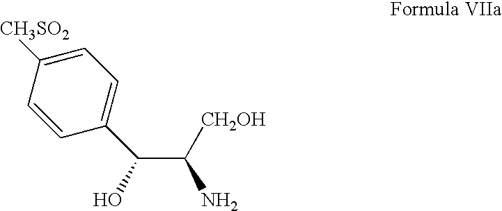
C1([CH3SO2])=CC=C(C(C([CH2OH])N)O)C=C1
